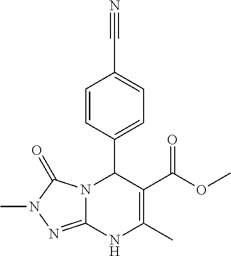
C1=CC(C2N3C(=NN(C)C3=O)NC(C)=C2C(OC)=O)=CC=C1C#N
